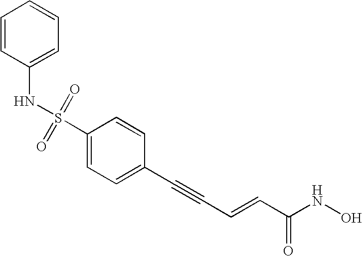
C1=C(S(NC2=CC=CC=C2)(=O)=O)C=CC(C#CC=CC(NO)=O)=C1
